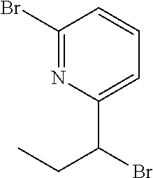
C1(Br)=NC(C(Br)CC)=CC=C1
